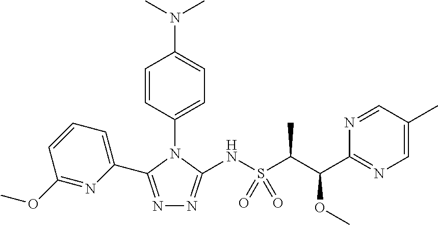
N1=C(C2=CC=CC(OC)=N2)N(C2=CC=C(N(C)C)C=C2)C(NS(C(C)C(OC)C2=NC=C(C)C=N2)(=O)=O)=N1
